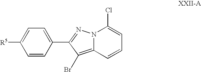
C1=CC(C2=NN3C(=C2Br)C=CC=C3Cl)=CC=C1[R5]
